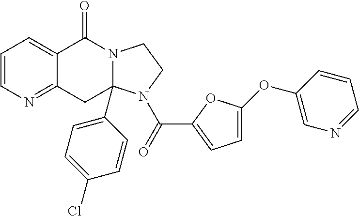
C1=CN=C2C(=C1)C(=O)N1C(C3=CC=C(Cl)C=C3)(C2)N(C(=O)C2=CC=C(OC3=CN=CC=C3)O2)CC1
